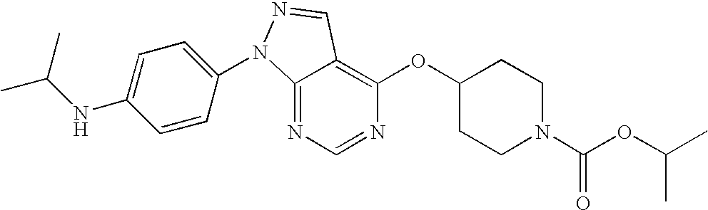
C12=NC=NC(OC3CCN(C(OC(C)C)=O)CC3)=C1C=NN2C1=CC=C(NC(C)C)C=C1
